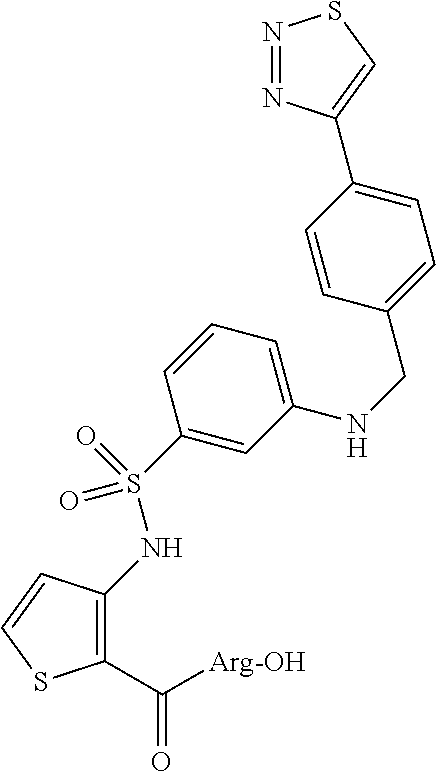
C1(C([Arg-OH])=O)=C(NS(=O)(=O)C2=CC(NCC3=CC=C(C4=CSN=N4)C=C3)=CC=C2)C=CS1
